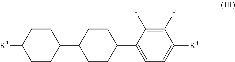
C1CC(C2CCC([R3])CC2)CCC1C1=CC=C([R4])C(F)=C1F
